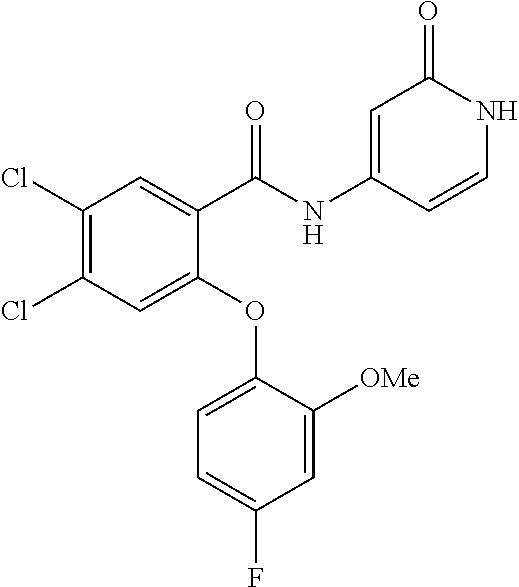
C1(NC(C2=CC(Cl)=C(Cl)C=C2OC2=CC=C(F)C=C2[OMe])=O)=CC(=O)NC=C1
